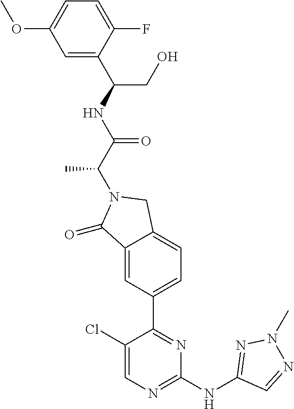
C1(=O)C2=CC(C3=NC(NC4=NN(C)N=C4)=NC=C3Cl)=CC=C2CN1C(C(NC(C1=CC(OC)=CC=C1F)CO)=O)C
